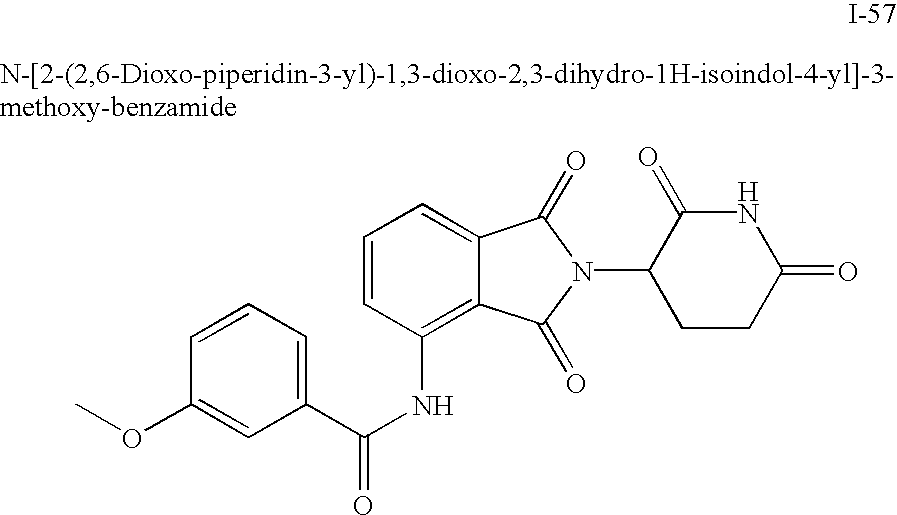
C1=CC(OC)=CC(C(NC2=C3C(=CC=C2)C(=O)N(C2CCC(=O)NC2=O)C3=O)=O)=C1
